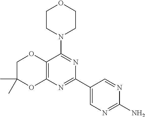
C12=C(N=C(C3=CN=C(N)N=C3)N=C1N1CCOCC1)OC(C)(C)CO2
